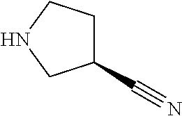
C1(C#N)CCNC1
